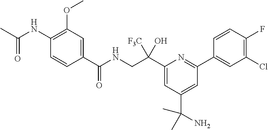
C1(C(NCC(C2=CC(C(N)(C)C)=CC(C3=CC(Cl)=C(F)C=C3)=N2)([F3C])O)=O)=CC(OC)=C(NC(C)=O)C=C1
